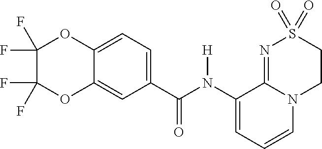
C1(F)(F)C(F)(F)OC2=CC(C(=O)N([H])C3=CC=CN4C3=NS(=O)(=O)CC4)=CC=C2O1
